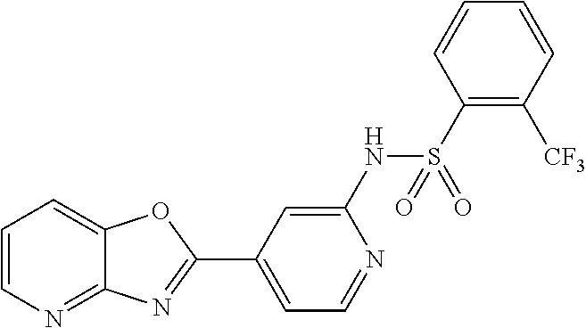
C1=C(NS(=O)(C2=C([CF3])C=CC=C2)=O)N=CC=C1C1=NC2=NC=CC=C2O1
